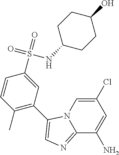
C1(C)=C(C2=CN=C3N2C=C(Cl)C=C3N)C=C(S(=O)(=O)NC2CCC(O)CC2)C=C1
